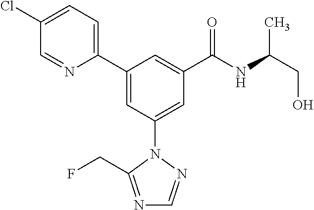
C1(C2=CC(N3N=CN=C3CF)=CC(C(NC(CO)C)=O)=C2)=CC=C(Cl)C=N1
